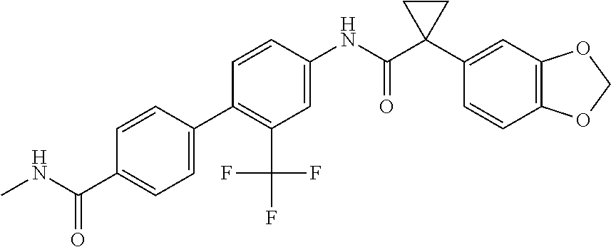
C1=C(NC(C2(C3=CC4=C(C=C3)OCO4)CC2)=O)C=CC(C2=CC=C(C(NC)=O)C=C2)=C1C(F)(F)F
